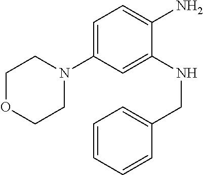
C1=C(N2CCOCC2)C=C(NCC2=CC=CC=C2)C(N)=C1
